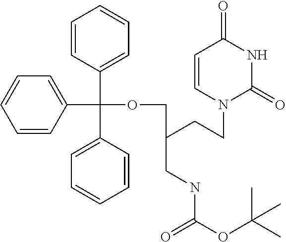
C1=CC(C(C2=CC=CC=C2)(OCC(CCN2C(=O)NC(=O)C=C2)CNC(OC(C)(C)C)=O)C2=CC=CC=C2)=CC=C1
